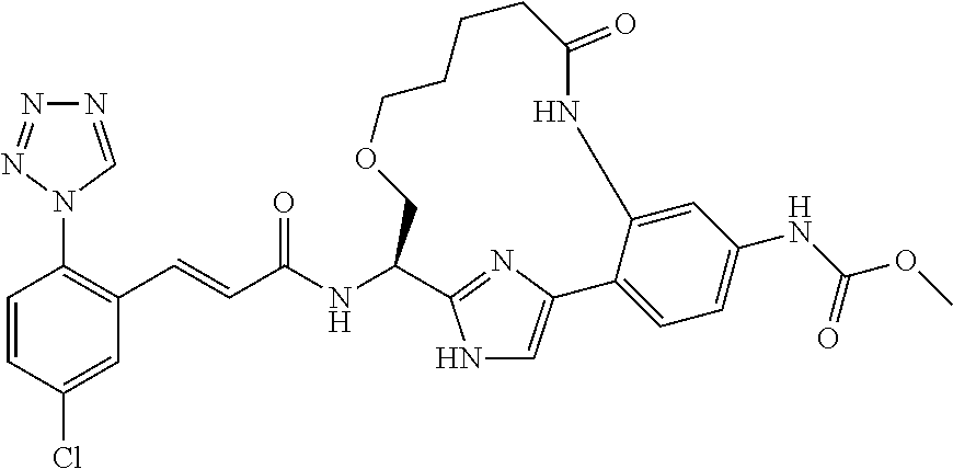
C(C(NC1COCCCCC(=O)NC2=CC(NC(OC)=O)=CC=C2C2=CNC1=N2)=O)=CC1=C(N2C=NN=N2)C=CC(Cl)=C1
